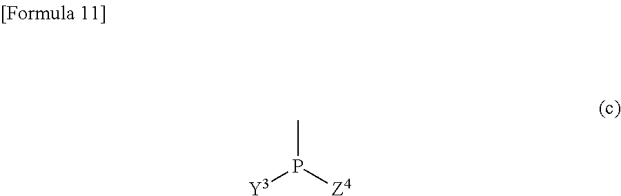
P([Z4])([Y3])C
